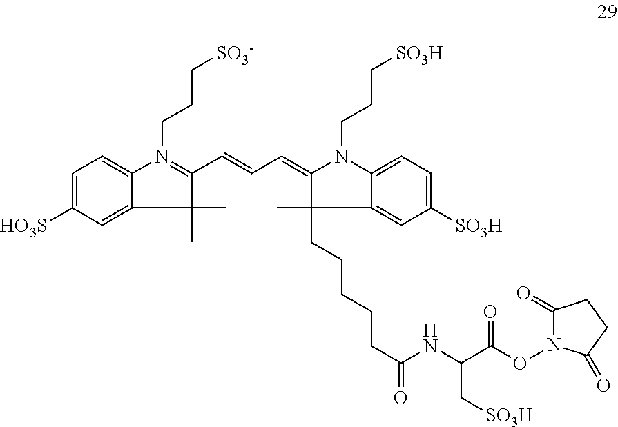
N1(CCC[SO3-])=C(C=CC=C2N(CCC[SO3H])C3=CC=C([SO3H])C=C3C2(C)CCCCCC(=O)NC(C(ON2C(=O)CCC2=O)=O)C[SO3H])C(C)(C)C2=CC([HO3S])=CC=C12
